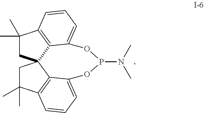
C1(C)(C)CC23C4=C1C=CC=C4OP(N(C)C)OC1=CC=CC(=C21)C(C)(C)C3
